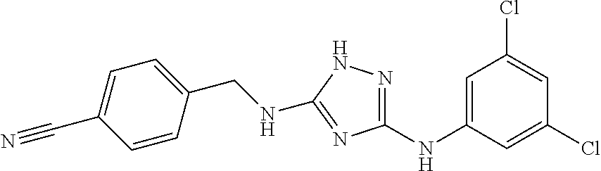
C1=C(NC2=NNC(NCC3=CC=C(C#N)C=C3)=N2)C=C(Cl)C=C1Cl
